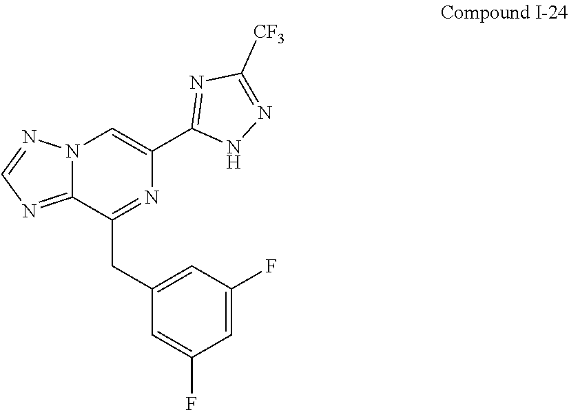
C1=C(F)C=C(CC2=NC(C3=NC([CF3])=NN3)=CN3C2=NC=N3)C=C1F
